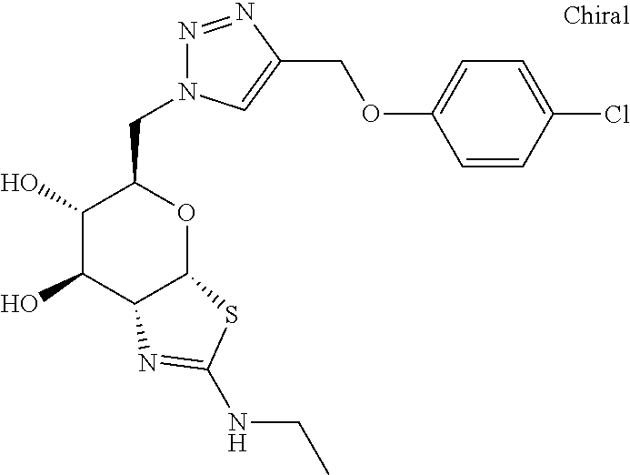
C1(O)C(O)C2C(OC1CN1N=NC(COC3=CC=C(Cl)C=C3)=C1)SC(NCC)=N2
